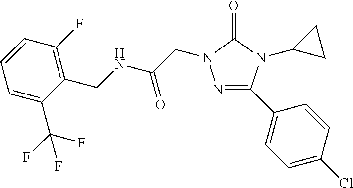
N1=C(C2=CC=C(Cl)C=C2)N(C2CC2)C(=O)N1CC(=O)NCC1=C(F)C=CC=C1C(F)(F)F
